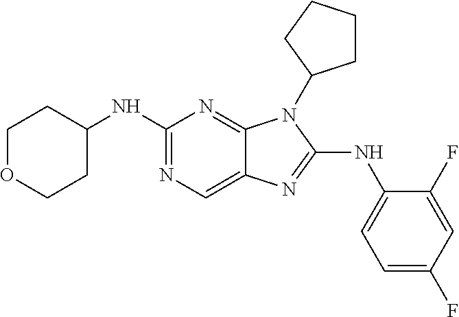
C1(NC2CCOCC2)=NC=C2C(=N1)N(C1CCCC1)C(NC1=CC=C(F)C=C1F)=N2
